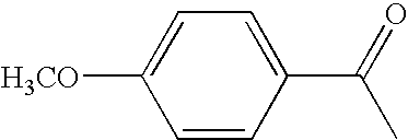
C1=C(C(=O)C)C=CC([H3CO])=C1
